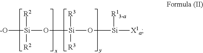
[-O][Si](O[Si]([R3])([R3])O[Si]([R13-a])[X1a])([R2])[R2]
